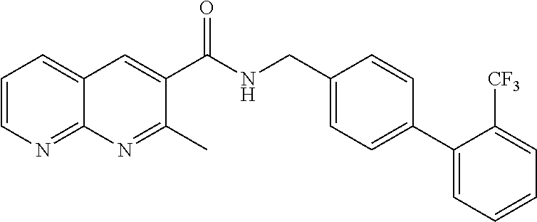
C1=CN=C2C(=C1)C=C(C(NCC1=CC=C(C3=CC=CC=C3[CF3])C=C1)=O)C(C)=N2
